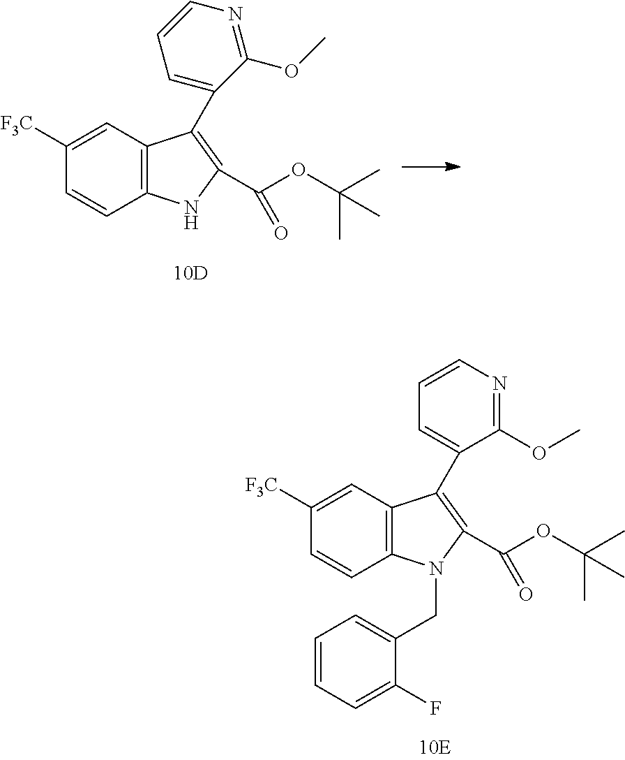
C12=C(C=C([F3C])C=C1)C(C1=CC=CN=C1OC)=C(C(OC(C)(C)C)=O)N2CC1=CC=CC=C1F.C12=C(C=C([F3C])C=C1)C(C1=CC=CN=C1OC)=C(C(OC(C)(C)C)=O)N2
